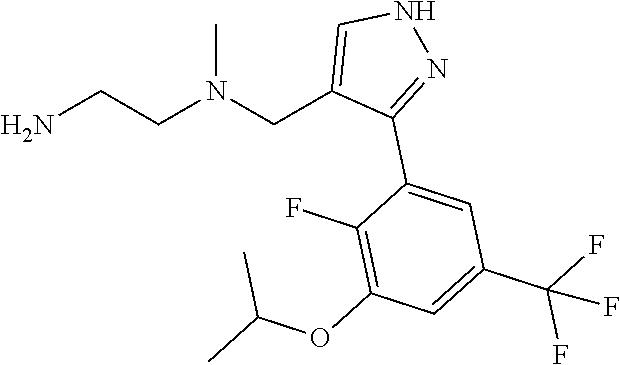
C1(CN(CCN)C)=CNN=C1C1=CC(C(F)(F)F)=CC(OC(C)C)=C1F
